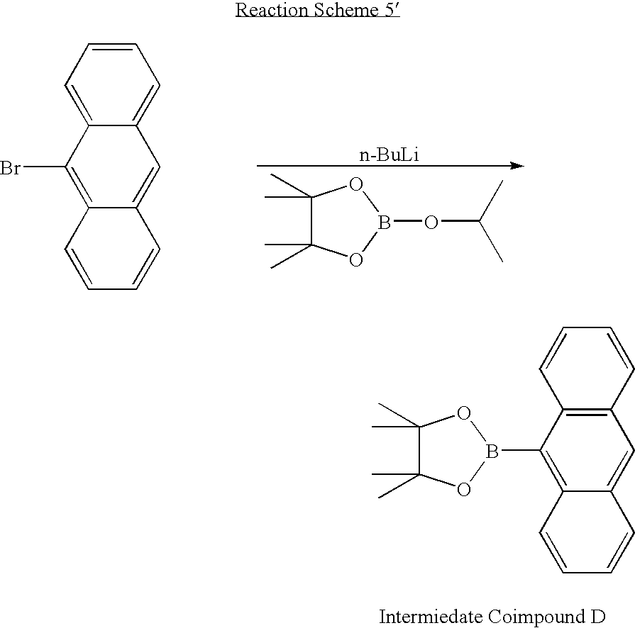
C1=C2C(=CC=C1)C=C1C(=C2Br)C=CC=C1.[n-BuLi].C1(C)(C)C(C)(C)OB(OC(C)C)O1.C12=C(B3OC(C)(C)C(C)(C)O3)C3=C(C=C1C=CC=C2)C=CC=C3
